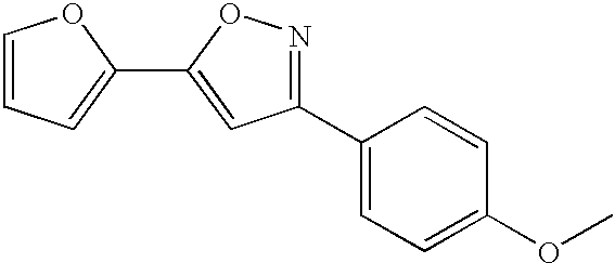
C1(C2=CC=C(OC)C=C2)=NOC(C2=CC=CO2)=C1
